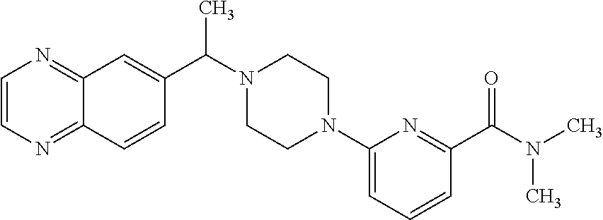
C12=NC=CN=C1C=CC(C(N1CCN(C3=CC=CC(C(N(C)C)=O)=N3)CC1)C)=C2
